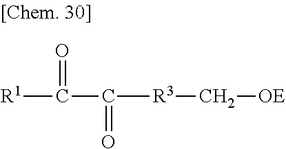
[R1]C(C([R3]C[OE])=O)=O
